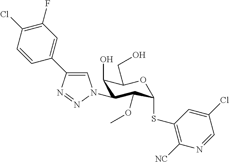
C1=C(C2=CN(C3C(O)C(CO)OC(SC4=C([NC])N=CC(Cl)=C4)C3OC)N=N2)C=CC(Cl)=C1F
